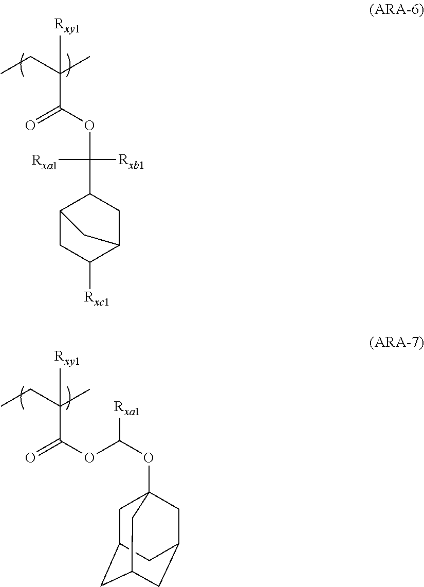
CCC(C)(C(OC([Rxa1])([Rxb1])C1C2CC([Rxc1])C(C1)C2)=O)[Rxy1].CCC(C)(C(OC(OC12CC3CC(CC(C1)C3)C2)[Rxa1])=O)[Rxy1]
